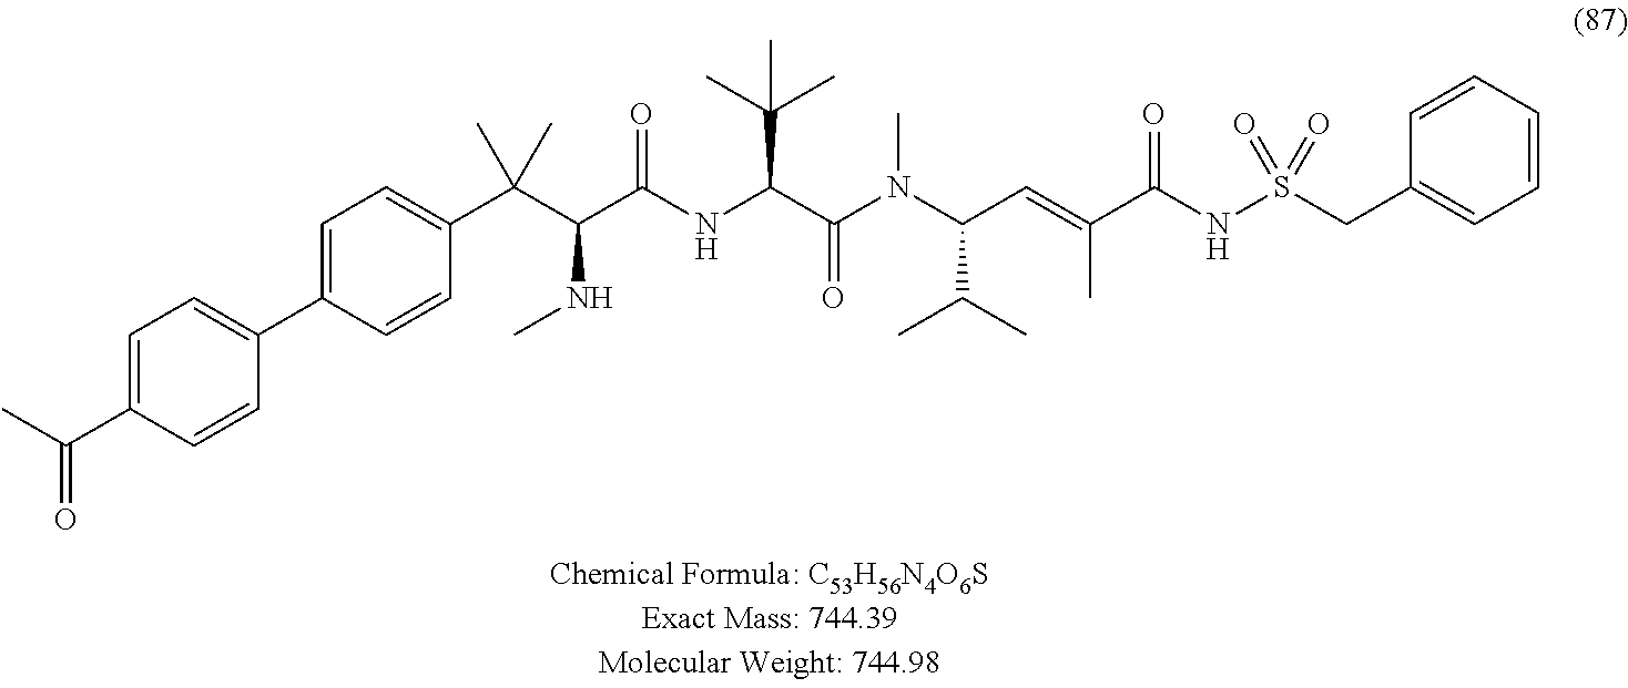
C1=C(C2=CC=C(C(C)=O)C=C2)C=CC(C(C(C(NC(C(N(C(C=C(C(NS(CC2=CC=CC=C2)(=O)=O)=O)C)C(C)C)C)=O)C(C)(C)C)=O)NC)(C)C)=C1
